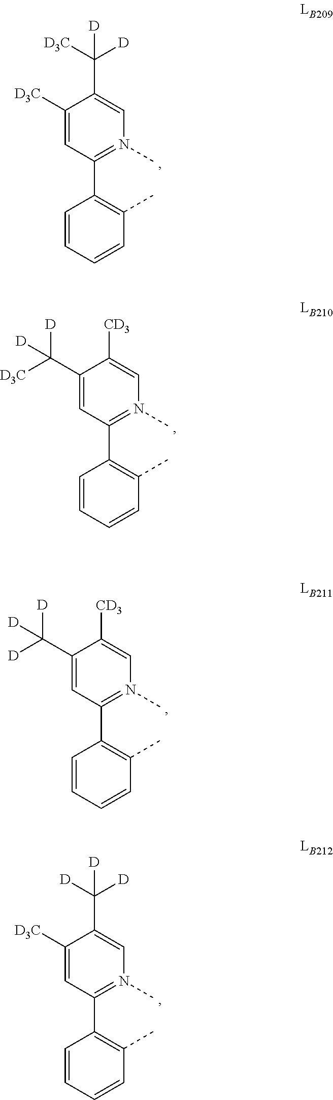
C1([D3C])=CC(C2=C(C)C=CC=C2)=N(C)C=C1C([D])([D3C])[D].C1(C([D3C])([D])[D])=CC(C2=C(C)C=CC=C2)=N(C)C=C1[CD3].C1(C([D])([D])[D])=CC(C2=C(C)C=CC=C2)=N(C)C=C1[CD3].C1([D3C])=CC(C2=C(C)C=CC=C2)=N(C)C=C1C([D])([D])[D]
